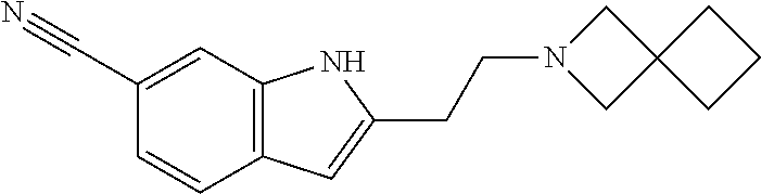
C1(C#N)=CC2=C(C=C1)C=C(CCN1CC3(C1)CCC3)N2
